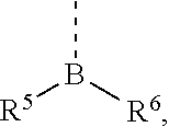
CB([R6])[R5]
